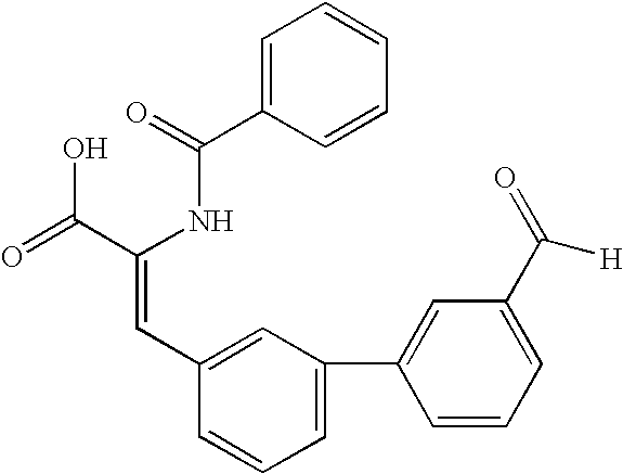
C1=C(C(=O)NC(C(=O)O)=CC2=CC(C3=CC(C(=O)[H])=CC=C3)=CC=C2)C=CC=C1
